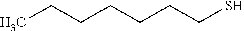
CCCCCCCS
